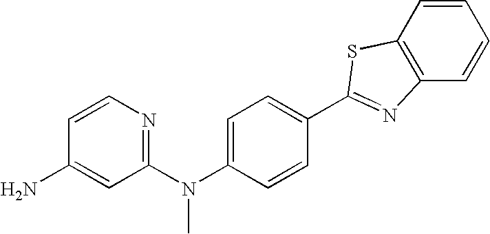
C1(N(C2=CC=C(C3=NC4=C(C=CC=C4)S3)C=C2)C)=NC=CC(N)=C1
